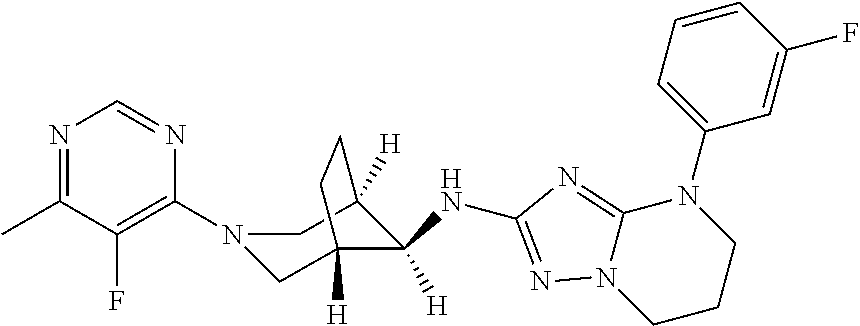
C1CCN(C2=CC=CC(F)=C2)C2=NC(NC3([H])C4([H])CN(C5=C(F)C(C)=NC=N5)CC3([H])CC4)=NN12
